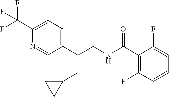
C1(C(NCC(C2=CC=C(C(F)(F)F)N=C2)CC2CC2)=O)=C(F)C=CC=C1F
